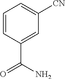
NC(C1=CC([CN])=CC=C1)=O
